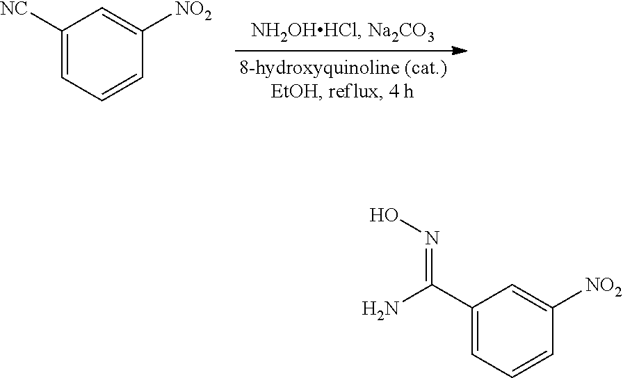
C1([NC])=CC=CC([NO2])=C1.C1(C(N)=NO)=CC=CC([NO2])=C1
